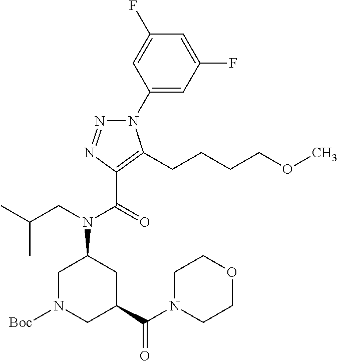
C1(N2N=NC(C(=O)N(CC(C)C)C3CN([Boc])CC(C(N4CCOCC4)=O)C3)=C2CCCCOC)=CC(F)=CC(F)=C1
